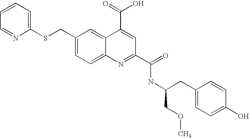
C1=CC=NC(SCC2=CC=C3C(=C2)C(C(=O)O)=CC(C(=O)NC(CC2=CC=C(O)C=C2)COC)=N3)=C1
